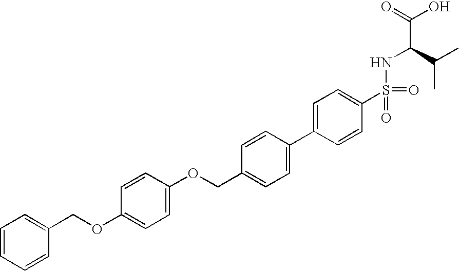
C1=CC(OCC2=CC=C(C3=CC=C(S(NC(C(C)C)C(=O)O)(=O)=O)C=C3)C=C2)=CC=C1OCC1=CC=CC=C1
